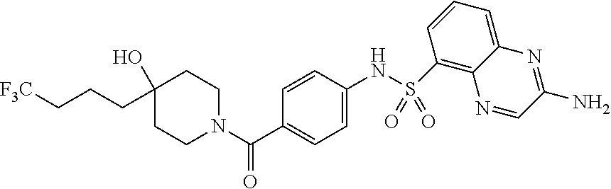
C(C1(O)CCN(C(C2=CC=C(NS(=O)(=O)C3=C4C(=CC=C3)N=C(N)C=N4)C=C2)=O)CC1)CC[F3C]
